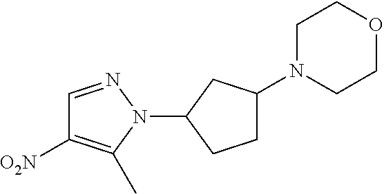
C1=NN(C2CCC(N3CCOCC3)C2)C(C)=C1[O2N]
